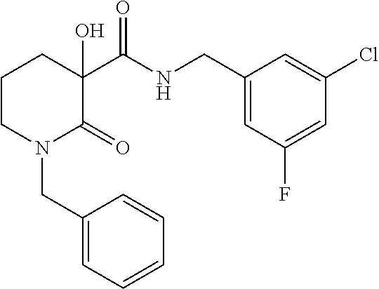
C1CN(CC2=CC=CC=C2)C(=O)C(O)(C(NCC2=CC(F)=CC(Cl)=C2)=O)C1
